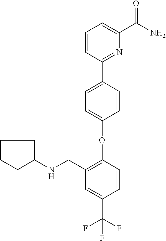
C1=CC(C2=NC(C(N)=O)=CC=C2)=CC=C1OC1=C(CNC2CCCC2)C=C(C(F)(F)F)C=C1
